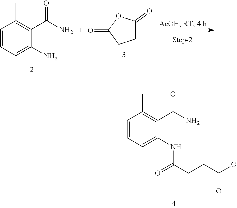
C1=CC=C(NC(CCC(O)=O)=O)C(C(N)=O)=C1C.C1=CC=C(N)C(C(N)=O)=C1C.C1(=O)CCC(=O)O1
